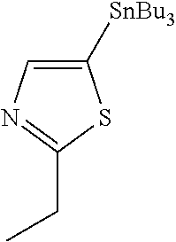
C(C1=NC=C([SnBu3])S1)C
